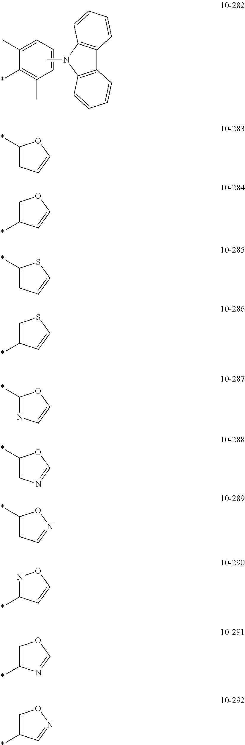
C1(*)=C(C)C=CC=C1C.CN1C2=C(C3=C1C=CC=C3)C=CC=C2.C1=C(*)OC=C1.C1=C(*)C=CO1.C1=C(*)SC=C1.C1=C(*)C=CS1.N1=C(*)OC=C1.C1=C(*)OC=N1.C1=C(*)ON=C1.C1(*)=NOC=C1.C1(*)=COC=N1.C1(*)=CON=C1
